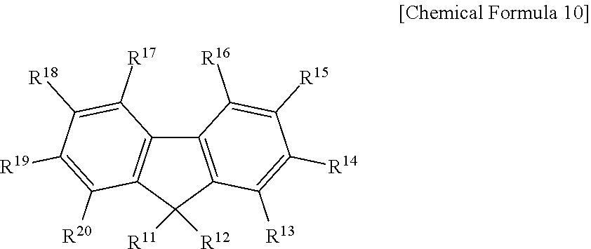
C12=C(C([R11])([R12])C3=C1C([R17])=C([R18])C([R19])=C3[R20])C([R13])=C([R14])C([R15])=C2[R16]
